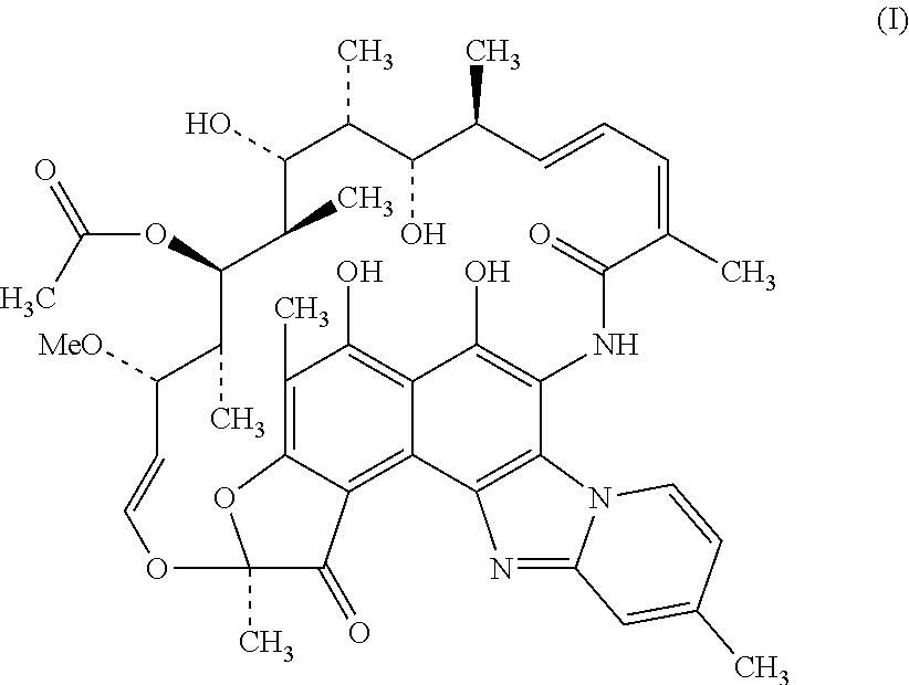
C1(C)=C2C3=C4C(=C1O)C(O)=C(C1=C4N=C4N1C=CC(C)=C4)NC(=O)C(C)=CC=CC(C)C(O)C(C)C(O)C(C)C(OC(=O)C)C(C)C([MeO])C=COC(C)(C3=O)O2
